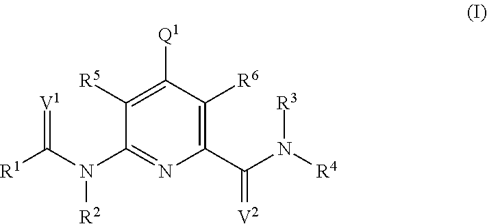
C1([R5])=C([Q1])C([R6])=C(C(N([R4])[R3])=[V2])N=C1N(C([R1])=[V1])[R2]
